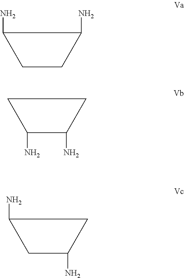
C1(N)C(N)CC1.C1C(N)CC1N.C1CC(N)C1N
